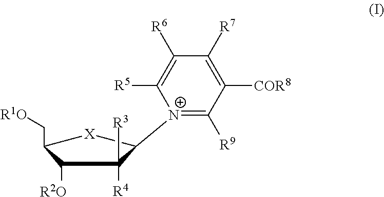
C1([R2O])C(C[R1O])[X]C([N+]2=C([R9])C([COR8])=C([R7])C([R6])=C2[R5])C1([R4])[R3]
